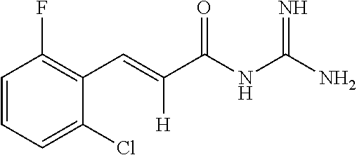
C1=CC=C(Cl)C(C=C([H])C(NC(N)=N)=O)=C1F
